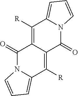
C1([R])=C2C(=C([R])C3=CC=CN3C2=O)C(=O)N2C1=CC=C2
